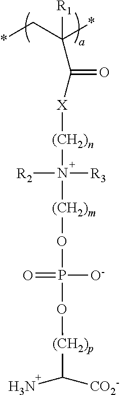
P(=O)([O-])(O[(CH2)p]C(N)[CO2-])O[(CH2)m]N([R2])([R3])[(CH2)n][X]C(C([R1])(C*)*)=O
